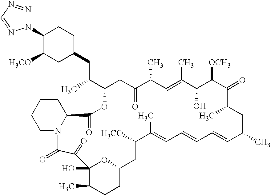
C(C1CC(=O)C(C)C=C(C)C(O)C([OCH3])C(=O)C(C)CC(C)C=CC=CC=C(C)C([H3CO])CC2CCC(C)C(O)(O2)C(=O)C(=O)N2CCCCC2C(=O)O1)(CC1CC([H3CO])C(N2N=NC=N2)CC1)C
